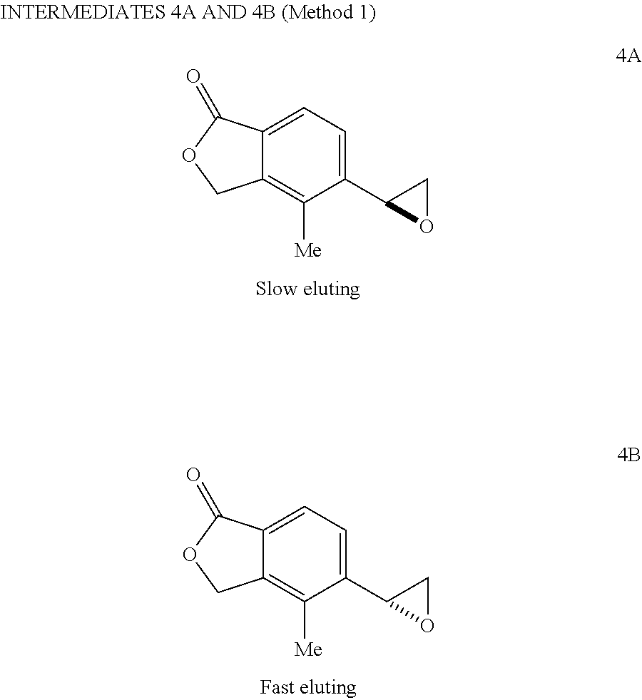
C1(C2OC2)=CC=C2C(=C1[Me])COC2=O.C1(C2OC2)=CC=C2C(=C1[Me])COC2=O
